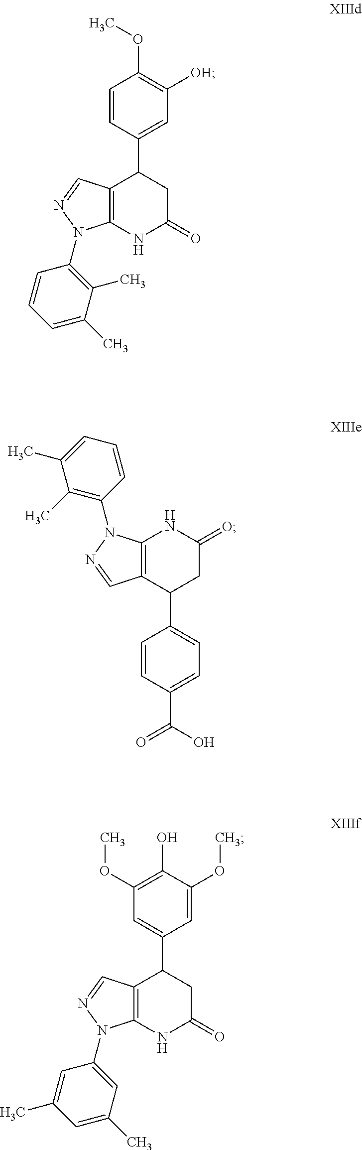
C1(OC)=C([OH])C=C(C2C3=C(NC(=O)C2)N(C2=C(C)C(C)=CC=C2)N=C3)C=C1.C12=C(C(C3=CC=C(C(O)=O)C=C3)CC(=O)N1)C=NN2C1=C(C)C(C)=CC=C1.C1(O)=C(OC)C=C(C2C3=C(NC(=O)C2)N(C2=CC(C)=CC(C)=C2)N=C3)C=C1OC
